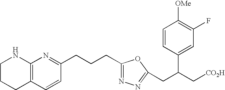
C1CCC2=C(N1)N=C(CCCC1=NN=C(CC(C3=CC(F)=C([OMe])C=C3)C[CO2H])O1)C=C2
